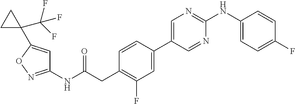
C1=CC(C2=CN=C(NC3=CC=C(F)C=C3)N=C2)=CC(F)=C1CC(NC1=NOC(C2(C(F)(F)F)CC2)=C1)=O
